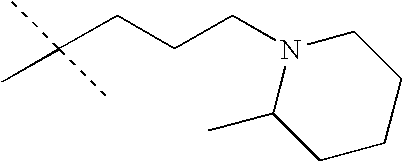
N1(CCCC(C)(C)C)C(C)CCCC1
